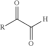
[R]C(C(=O)[H])=O
